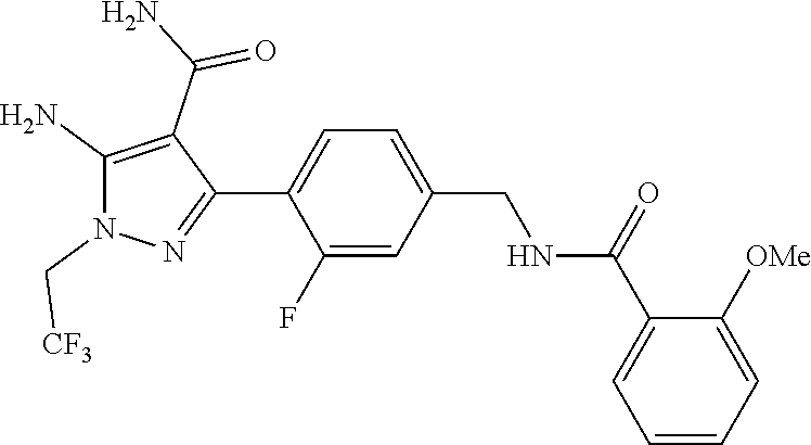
C1=C(F)C(C2=NN(C[CF3])C(N)=C2C(N)=O)=CC=C1CNC(C1=CC=CC=C1[OMe])=O
